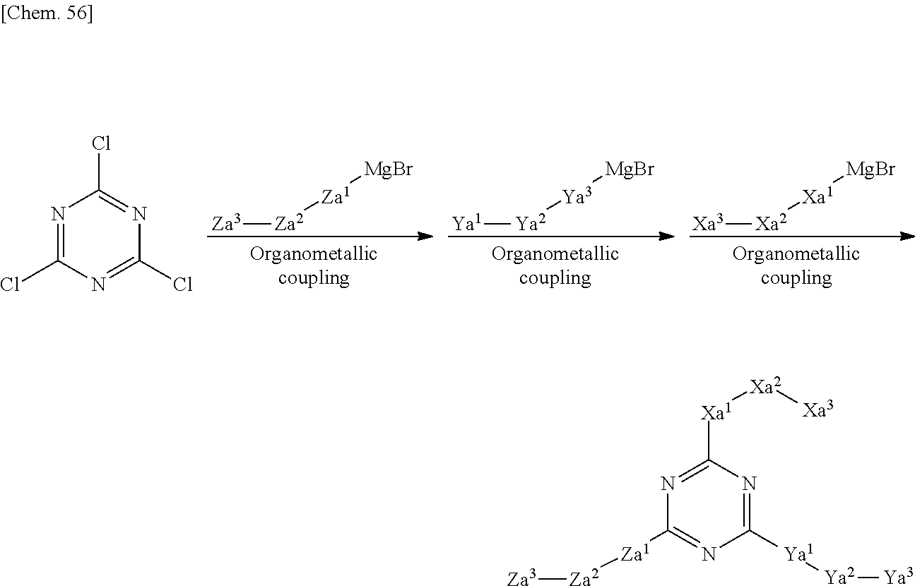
[Za3][Za2][Za1][MgBr].[Ya1][Ya2][Ya3][MgBr].[Xa3][Xa2][Xa1][MgBr].N1=C(Cl)N=C(Cl)N=C1Cl.N1=C([Xa1][Xa2][Xa3])N=C([Ya1][Ya2][Ya3])N=C1[Za1][Za2][Za3]
